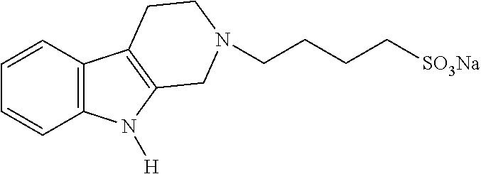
C1=CC=CC2=C1C1=C(N2[H])CN(CCCC[SO3Na])CC1
